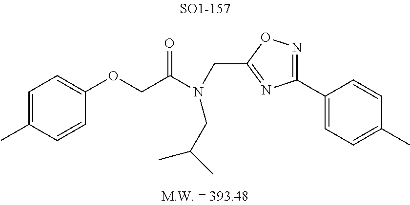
C1(OCC(N(CC2=NC(C3=CC=C(C)C=C3)=NO2)CC(C)C)=O)=CC=C(C)C=C1
